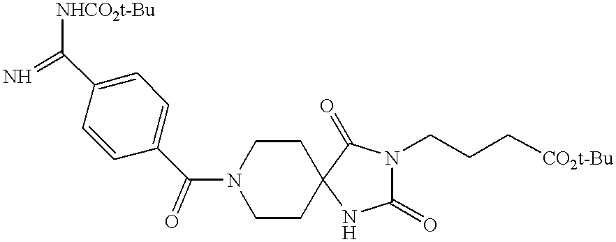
C1=CC(C(N2CCC3(CC2)C(=O)N(CCC[CO2t-Bu])C(=O)N3)=O)=CC=C1C([NHCO2t-Bu])=N
